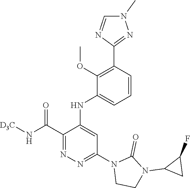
C1(C(N[D3C])=O)=NN=C(N2CCN(C3CC3F)C2=O)C=C1NC1=CC=CC(C2=NN(C)C=N2)=C1OC
